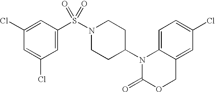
C1=C2C(=CC(Cl)=C1)COC(=O)N2C1CCN(S(=O)(=O)C2=CC(Cl)=CC(Cl)=C2)CC1
